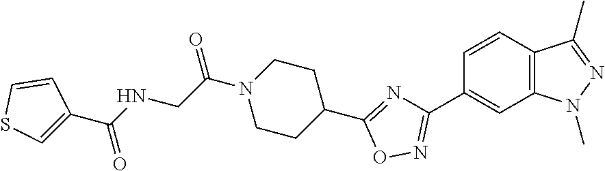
C(C(=O)N1CCC(C2=NC(C3=CC4=C(C=C3)C(C)=NN4C)=NO2)CC1)NC(C1=CSC=C1)=O
